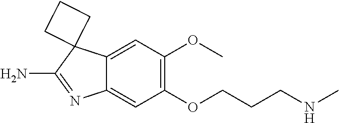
C1(OC)=C(OCCCNC)C=C2C(=C1)C1(C(N)=N2)CCC1
